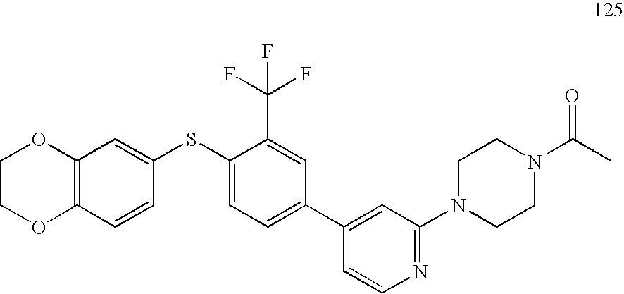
C1COC2=C(O1)C=C(SC1=CC=C(C3=CC(N4CCN(C(C)=O)CC4)=NC=C3)C=C1C(F)(F)F)C=C2
